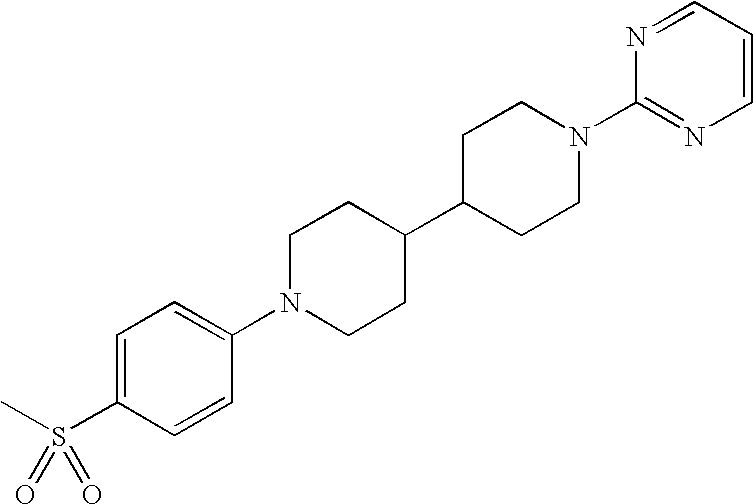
C1=C(S(C)(=O)=O)C=CC(N2CCC(C3CCN(C4=NC=CC=N4)CC3)CC2)=C1
